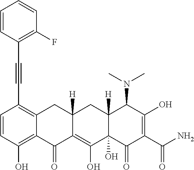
C1=CC(O)=C2C(=C1C#CC1=C(F)C=CC=C1)CC1([H])C(=C(O)C3(O)C([H])(C1)C(N(C)C)C(O)=C(C(N)=O)C3=O)C2=O
